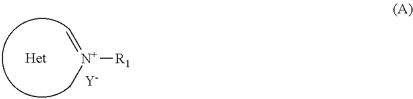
[N+]([R1])(C)=C.[Y]
